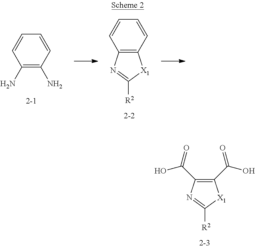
C1(N)=C(N)C=CC=C1.C12=C(C=CC=C1)[X1]C([R2])=N2.C1(C(=O)O)=C(C(O)=O)[X1]C([R2])=N1
